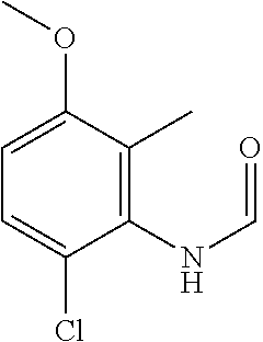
C1=C(Cl)C(NC=O)=C(C)C(OC)=C1
